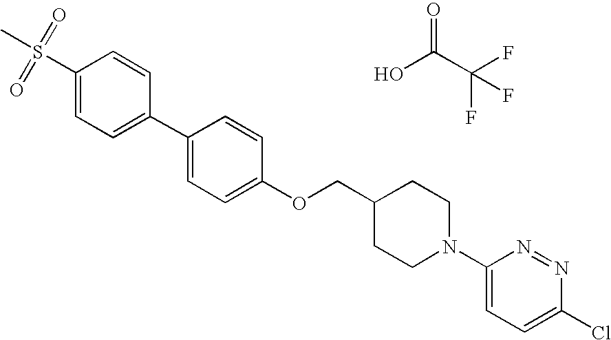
S(C1=CC=C(C2=CC=C(OCC3CCN(C4=CC=C(Cl)N=N4)CC3)C=C2)C=C1)(C)(=O)=O.OC(C(F)(F)F)=O
